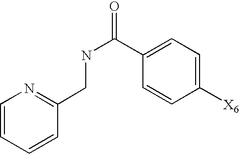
C1=CC=CC(CNC(=O)C2=CC=C([X6])C=C2)=N1
